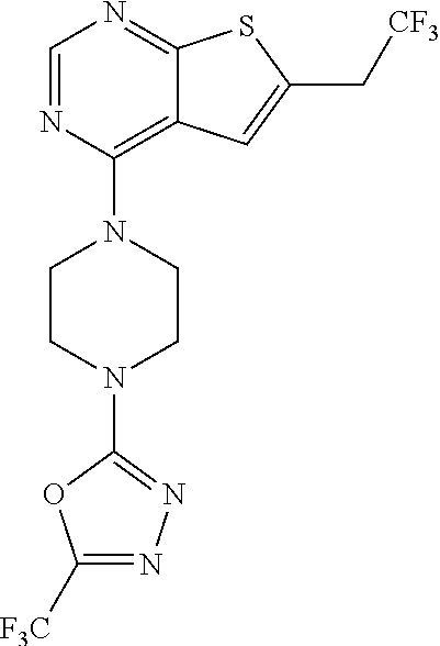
C1=NC(N2CCN(C3=NN=C([F3C])O3)CC2)=C2C(=N1)SC(C[CF3])=C2
